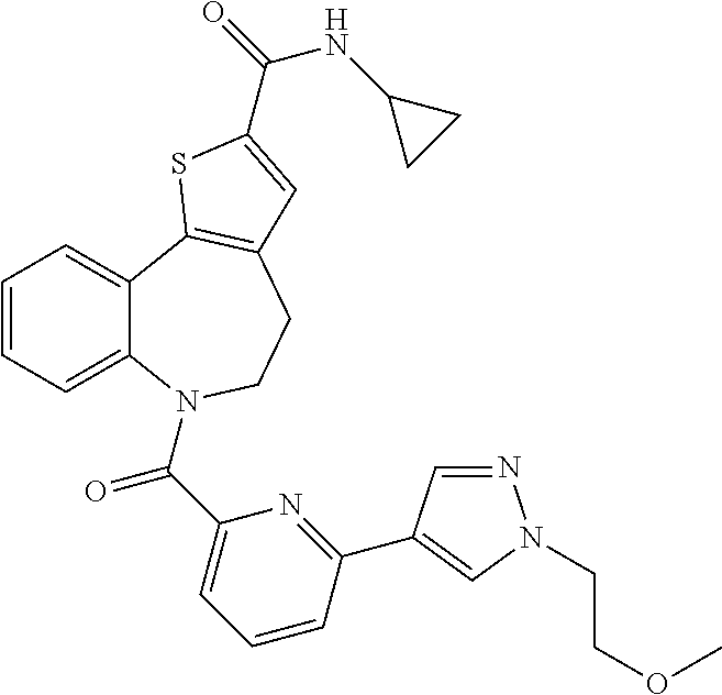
C1=CC=C2C(=C1)C1=C(CCN2C(C2=CC=CC(C3=CN(CCOC)N=C3)=N2)=O)C=C(C(=O)NC2CC2)S1
